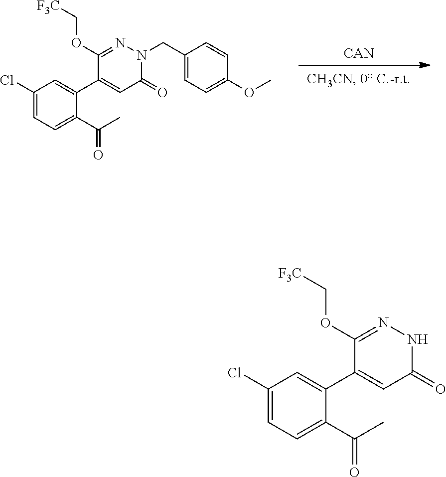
C1(Cl)=CC=C(C(C)=O)C(C2=CC(=O)N(CC3=CC=C(OC)C=C3)N=C2OC[F3C])=C1.[CAN].C1(Cl)=CC=C(C(C)=O)C(C2=CC(=O)NN=C2OC[F3C])=C1
